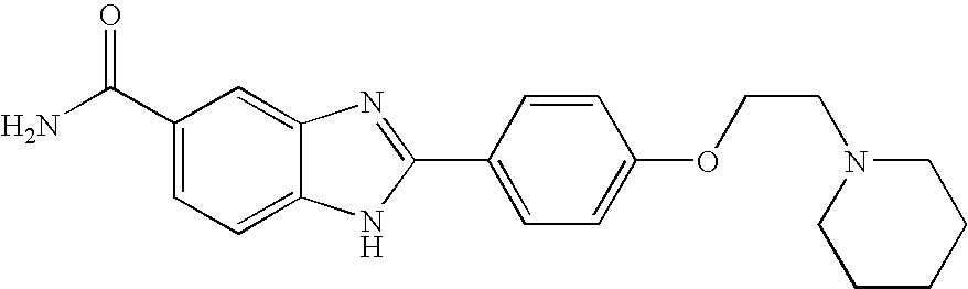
C12=CC(C(=O)N)=CC=C1NC(C1=CC=C(OCCN3CCCCC3)C=C1)=N2
